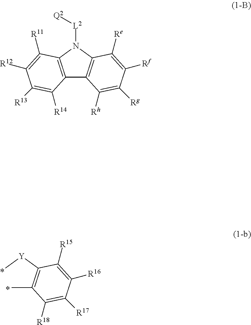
C12=C(N([L2][Q2])C3=C1C([Rh])=C([Rg])C([Rf])=C3[Re])C([R11])=C([R12])C([R13])=C2[R14].CC1=C([Y]C)C([R15])=C([R16])C([R17])=C1[R18]
